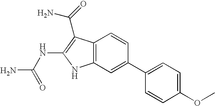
C12=C(C=C(C3=CC=C(OC)C=C3)C=C1)NC(NC(N)=O)=C2C(N)=O
